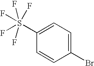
C1=CC(Br)=CC=C1S(F)(F)(F)(F)F
